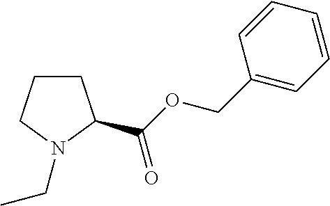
C(C)N1CCCC1C(OCC1=CC=CC=C1)=O
